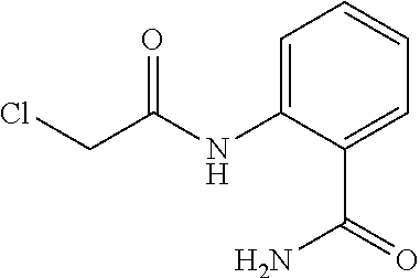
C1=C(NC(CCl)=O)C(C(N)=O)=CC=C1
